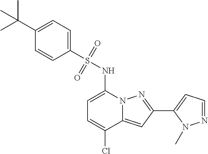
C1(C2=NN3C(=C2)C(Cl)=CC=C3NS(=O)(=O)C2=CC=C(C(C)(C)C)C=C2)=CC=NN1C
